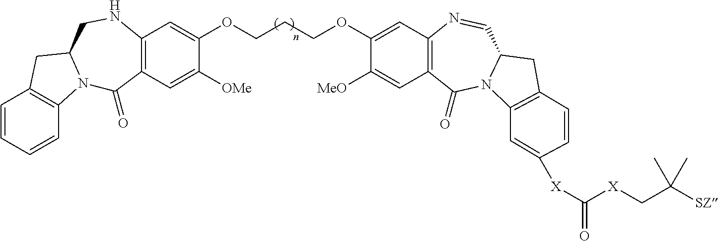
C1=CC=CC2=C1CC1N2C(=O)C2=C(NC1)C=C(OCCCOC1=CC3=C(C=C1[MeO])C(=O)N1C(C=N3)CC3=C1C=C([X]C(=O)[X]CC([SZ])(C)C)C=C3)C([OMe])=C2
